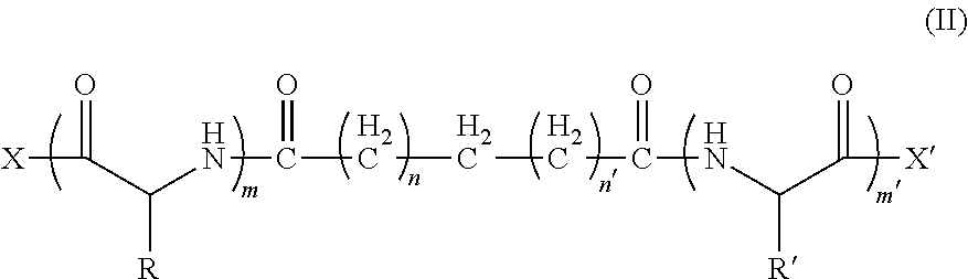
[X]C(=O)C(NC(=O)CCCC(=O)NC(C([X])=O)[R])[R]
